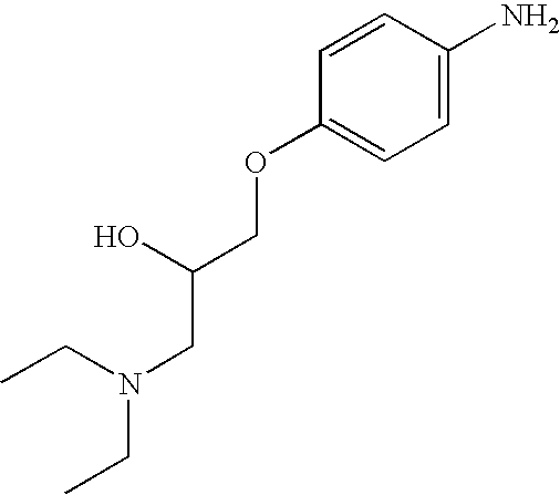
C1=CC(N)=CC=C1OCC(CN(CC)CC)O
